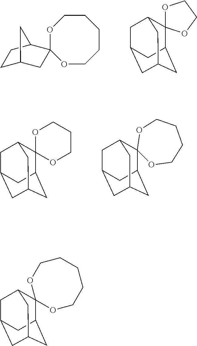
C1C2CC3(C(C1)C2)OCCCCCO3.C12CC3CC(CC(C3)C13OCCO3)C2.C12CC3CC(CC(C3)C13OCCCO3)C2.C12CC3CC(CC(C3)C13OCCCCO3)C2.C12CC3CC(CC(C3)C13OCCCCCO3)C2
